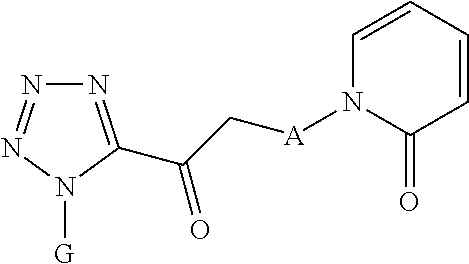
N1=C(C(=O)C[A]N2C(=O)C=CC=C2)N([G])N=N1
